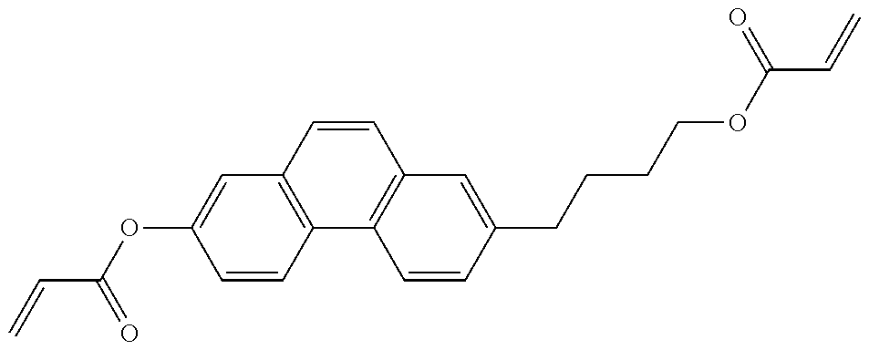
C=CC(=O)OC1=CC2=C(C=C1)C1=C(C=C2)C=C(CCCCOC(=O)C=C)C=C1
